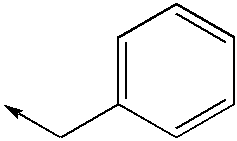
C1=C(C->C)C=CC=C1
